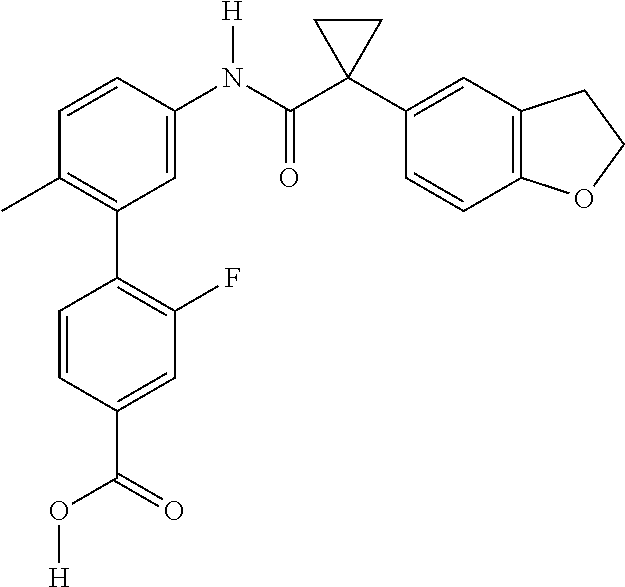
C1(C)=C(C2=C(F)C=C(C(O[H])=O)C=C2)C=C(N(C(C2(C3=CC4=C(C=C3)OCC4)CC2)=O)[H])C=C1
